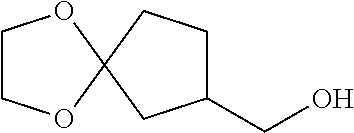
C1(CO)CCC2(C1)OCCO2
